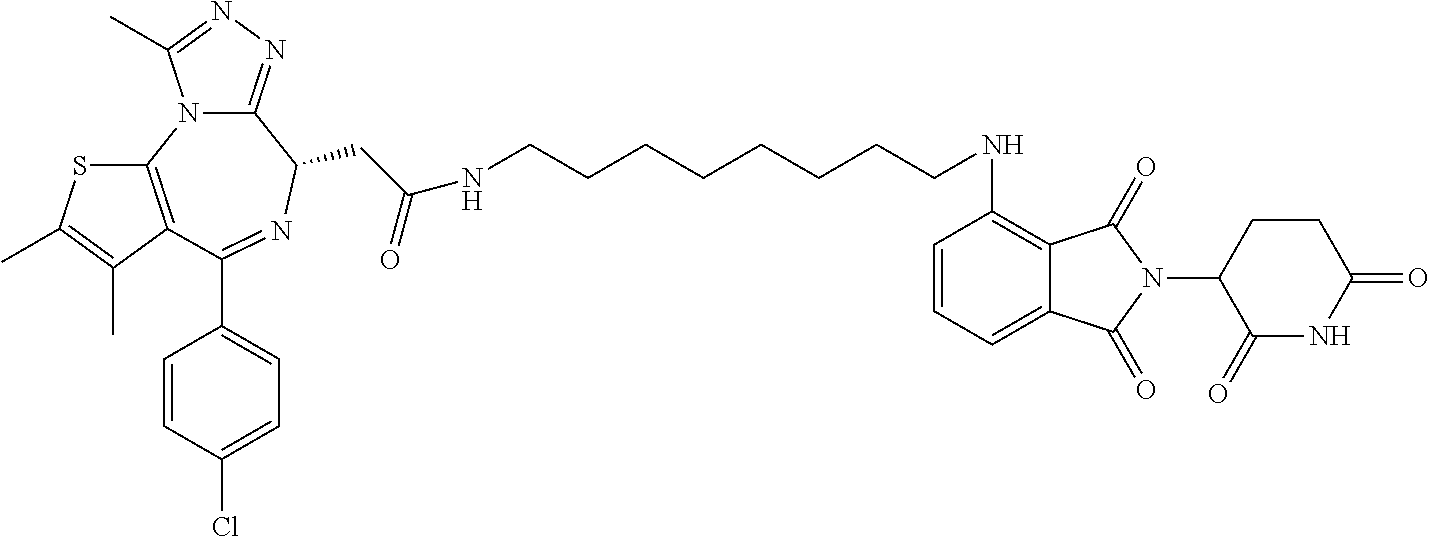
C12=NN=C(C)N1C1=C(C(C3=CC=C(Cl)C=C3)=NC2CC(=O)NCCCCCCCCNC2=C3C(=CC=C2)C(=O)N(C2C(=O)NC(=O)CC2)C3=O)C(C)=C(C)S1
